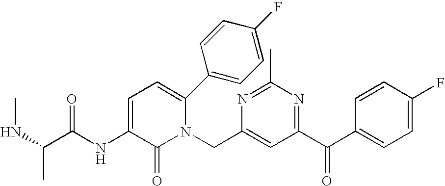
C1(C(C2=NC(C)=NC(CN3C(C4=CC=C(F)C=C4)=CC=C(NC(C(NC)C)=O)C3=O)=C2)=O)=CC=C(F)C=C1
